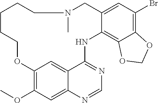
O(C1=C2C=C3C(=C1)N=CN=C3NC1=C3C(=C(Br)C=C1CN(C)CCCCCO2)OCO3)C
